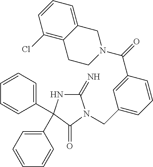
C1(=N)NC(C2=CC=CC=C2)(C2=CC=CC=C2)C(=O)N1CC1=CC=CC(C(=O)N2CC3=CC=CC(Cl)=C3CC2)=C1
